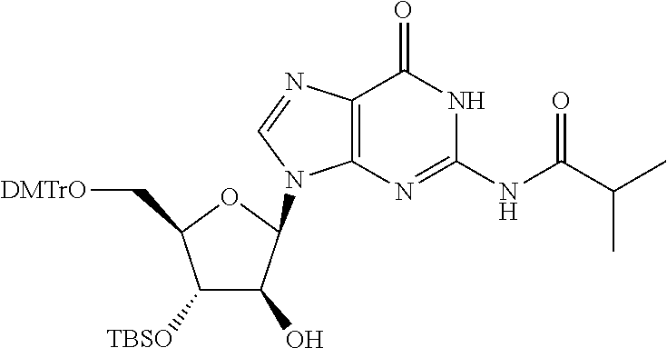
C1(O)C([TBSO])C(C[DMTrO])OC1N1C2=C(N=C1)C(=O)NC(NC(C(C)C)=O)=N2
